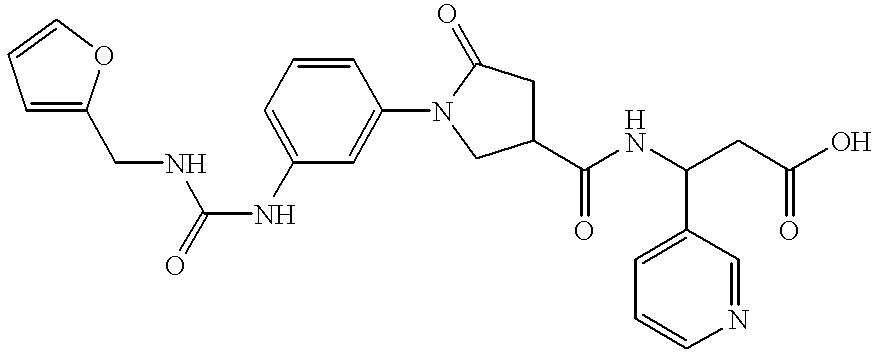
C(NC(NC1=CC=CC(N2CC(C(NC(CC(O)=O)C3=CC=CN=C3)=O)CC2=O)=C1)=O)C1=CC=CO1
